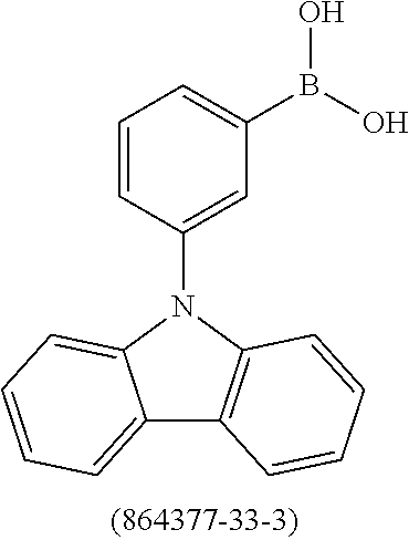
C12=CC=CC=C1N(C1=CC(B(O)O)=CC=C1)C1=C2C=CC=C1
